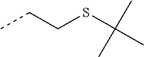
CCCSC(C)(C)C
